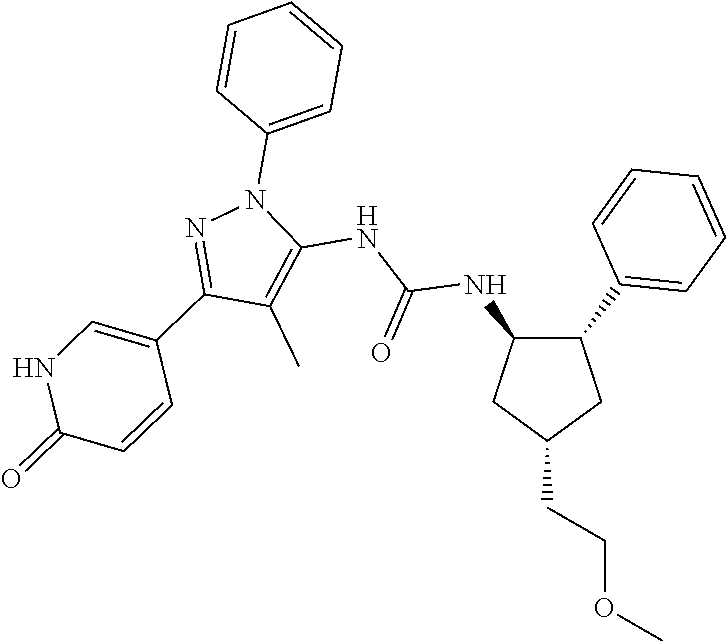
C1(NC(NC2=C(C)C(C3=CNC(=O)C=C3)=NN2C2=CC=CC=C2)=O)C(C2=CC=CC=C2)CC(CCOC)C1
